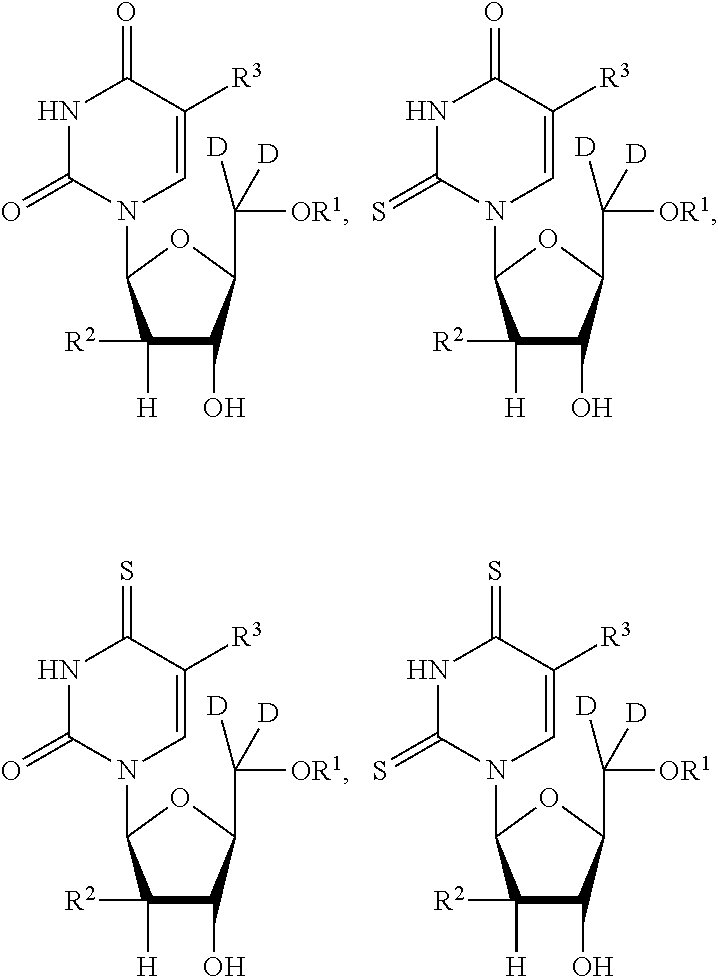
N1C(=O)N(C2C([R2])([H])C(O)C(C([OR1])([D])[D])O2)C=C([R3])C1=O.N1C(=S)N(C2C([R2])([H])C(O)C(C([OR1])([D])[D])O2)C=C([R3])C1=O.N1C(=O)N(C2C([R2])([H])C(O)C(C([OR1])([D])[D])O2)C=C([R3])C1=S.N1C(=S)N(C2C([R2])([H])C(O)C(C([OR1])([D])[D])O2)C=C([R3])C1=S
